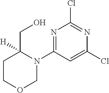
N1=C(N2C(CO)([H])CCOC2)C=C(Cl)N=C1Cl
